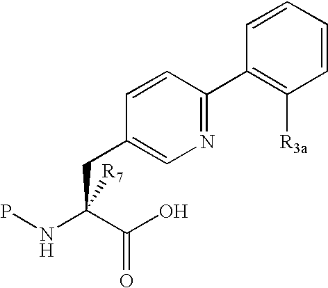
N1=C(C2=C([R3a])C=CC=C2)C=CC(CC(NP)(C(O)=O)[R7])=C1
